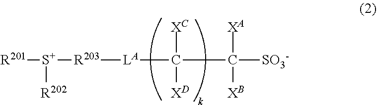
[R201][S+]([R203][LA]C(C([SO3-])([XA])[XB])([XC])[XD])[R202]
